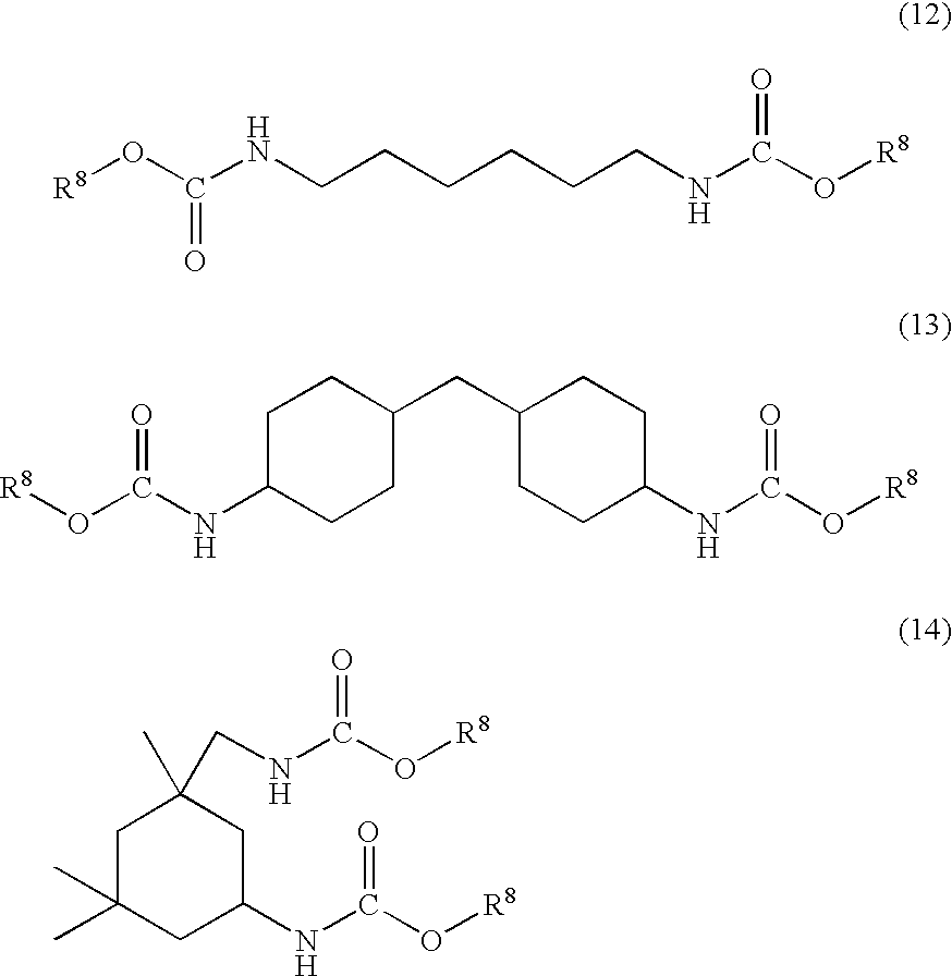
O(C(NCCCCCCNC(O[R8])=O)=O)[R8].C(C1CCC(NC(O[R8])=O)CC1)C1CCC(NC(O[R8])=O)CC1.C1C(C)(C)CC(NC(O[R8])=O)CC1(C)CNC(O[R8])=O
